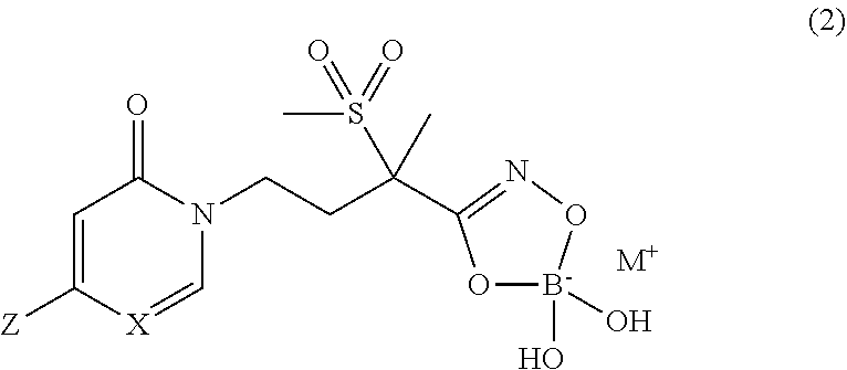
C1=C([Z])[X]=CN(CCC(C)(S(C)(=O)=O)C2=NO[B-](O)(O)O2)C1=O.[M+]
